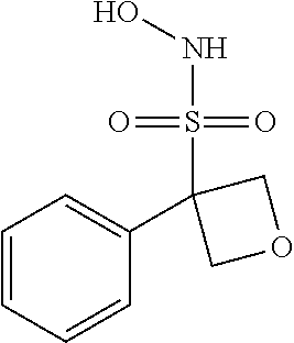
ONS(C1(C2=CC=CC=C2)COC1)(=O)=O
